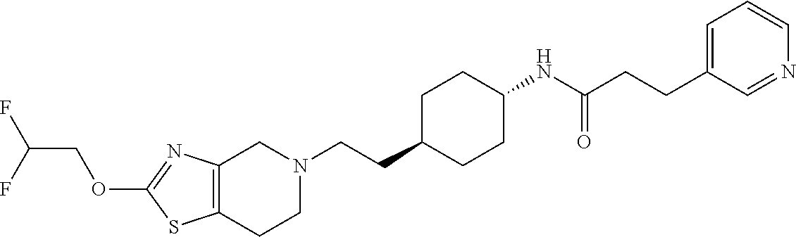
C12=C(CCN(CCC3CCC(NC(CCC4=CC=CN=C4)=O)CC3)C1)SC(OCC(F)F)=N2
